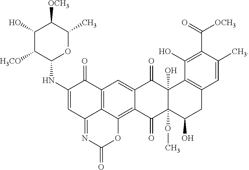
C1(NC2OC(C)C([OCH3])C(O)C2[H3CO])=CC2=NC(=O)OC3=C4C(=CC(=C23)C1=O)C(=O)C1(O)C(OC)(C4=O)C(O)CC2=C1C(O)=C(C(=O)[OCH3])C(C)=C2
